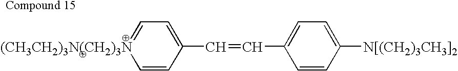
C1=CC(C=CC2=CC=C([N[(CH2)3CH3]2])C=C2)=CC=[(CH3CH2)3N(CH2)3N]1
